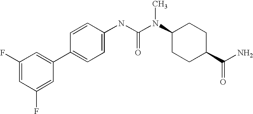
C1(F)=CC(F)=CC(C2=CC=C(NC(N(C3CCC(C(N)=O)CC3)C)=O)C=C2)=C1
